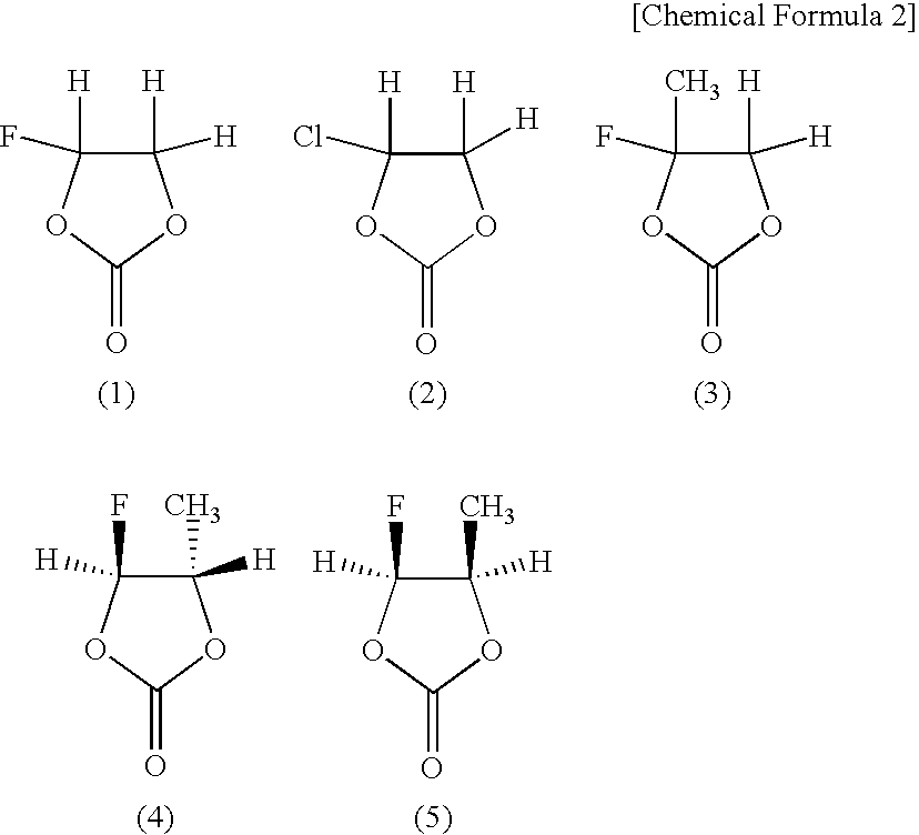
C1([H])([H])C(C)(F)OC(=O)O1.C1([H])([H])C([H])(Cl)OC(=O)O1.C1([H])([H])C(F)([H])OC(=O)O1.C1(C)([H])C(F)([H])OC(=O)O1.C1(C)([H])C([H])(F)OC(=O)O1
